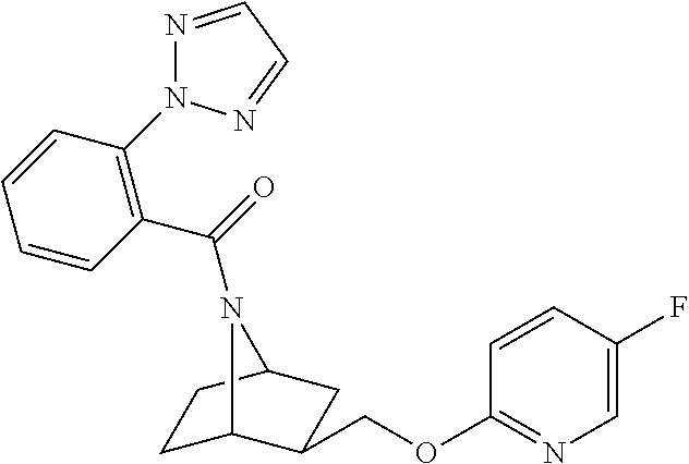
C1C2C(COC3=NC=C(F)C=C3)CC(C1)N2C(=O)C1=C(N2N=CC=N2)C=CC=C1
